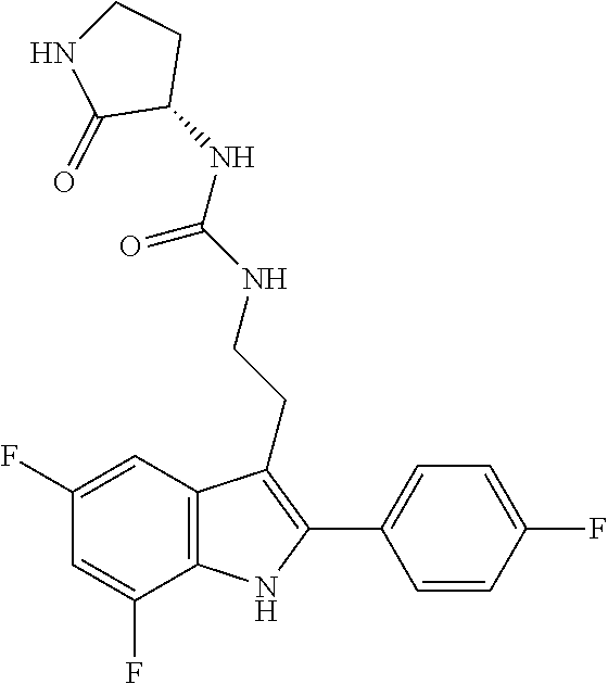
N(C(=O)NCCC1=C(C2=CC=C(F)C=C2)NC2=C1C=C(F)C=C2F)C1CCNC1=O
